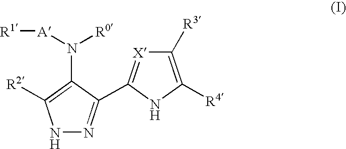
N1N=C(C2=[X]C([R3])=C([R4])N2)C(N([A][R1])[R0])=C1[R2]
